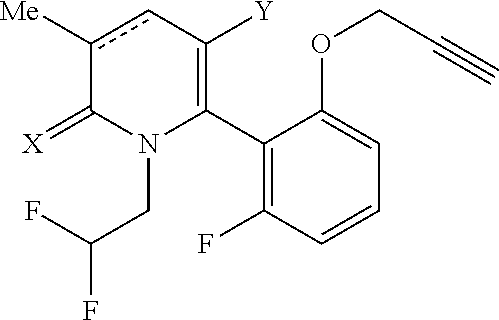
C1(C2=C([Y])cc([Me])C(=[X])N2CC(F)F)=C(F)C=CC=C1OCC#C
